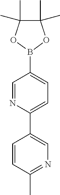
C1(C2=CC=C(B3OC(C)(C)C(C)(C)O3)C=N2)=CN=C(C)C=C1
